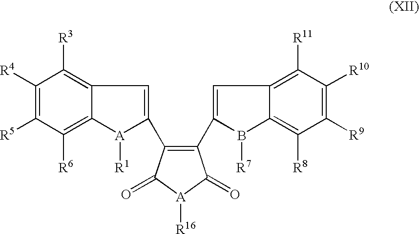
C1([R4])=C([R5])C([R6])=C2C(=C1[R3])C=C(C1=C(C3=CC4=C([R11])C([R10])=C([R9])C([R8])=C4B3[R7])C(=O)[A]([R16])C1=O)[A]2[R1]
